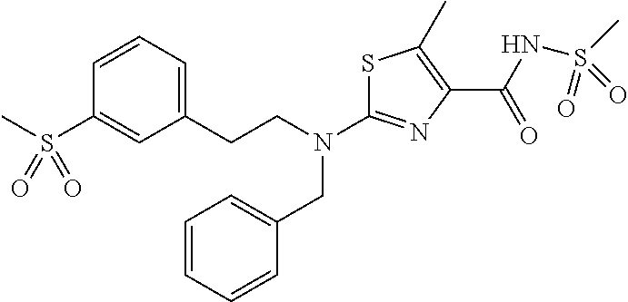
C1(CCN(CC2=CC=CC=C2)C2=NC(C(NS(C)(=O)=O)=O)=C(C)S2)=CC=CC(S(C)(=O)=O)=C1
